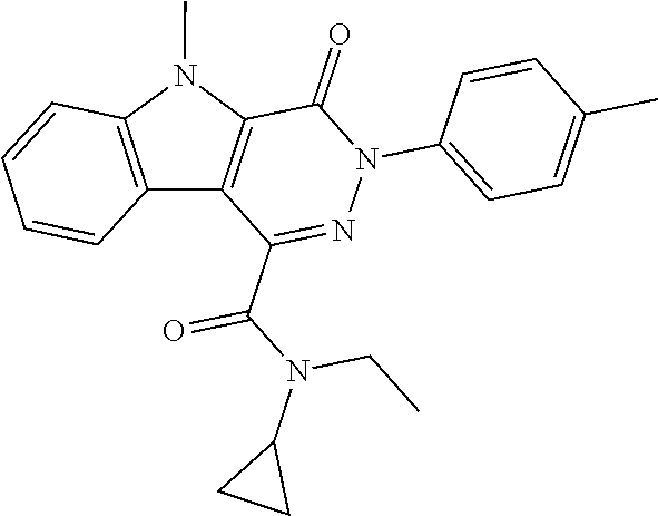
C1(=O)C2=C(C(C(N(C3CC3)CC)=O)=NN1C1=CC=C(C)C=C1)C1=C(N2C)C=CC=C1
